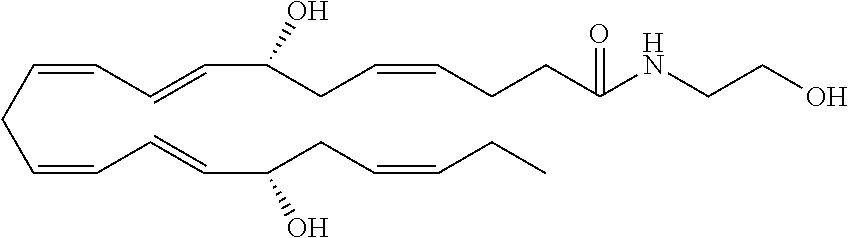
C(CC=CC=CC(CC=CCC)O)=CC=CC(CC=CCCC(NCCO)=O)O
